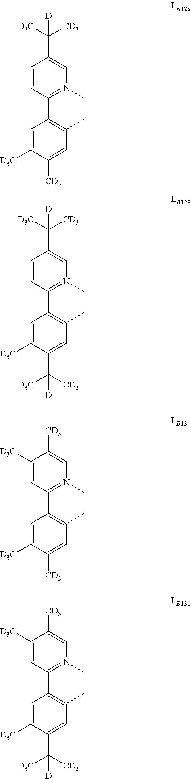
C1=CC(C([D])([D3C])[CD3])=CN(C)=C1C1=C(C)C=C([CD3])C([D3C])=C1.C1(C([D])([D3C])[CD3])=CN(C)=C(C2=C(C)C=C(C([D])([D3C])[CD3])C([D3C])=C2)C=C1.C1=C([D3C])C([CD3])=CN(C)=C1C1=C(C)C=C([CD3])C([D3C])=C1.C1=C([D3C])C([CD3])=CN(C)=C1C1=C(C)C=C(C([D])([D3C])[CD3])C([D3C])=C1
